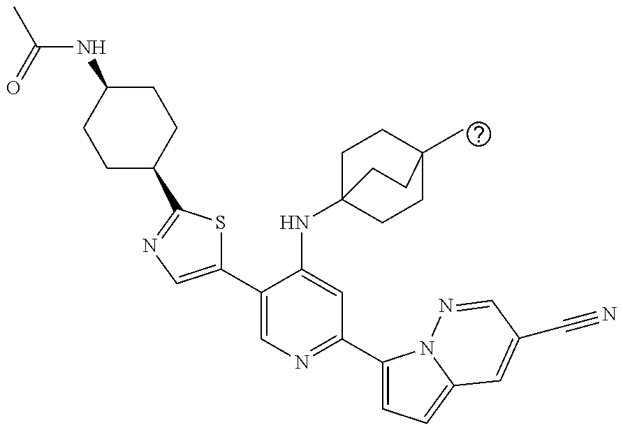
C1(C2=CN=C(C3=CC=C4N3N=CC(C#N)=C4)C=C2NC23CCC(C)(CC2)CC3)=CN=C(C2CCC(NC(=O)C)CC2)S1
